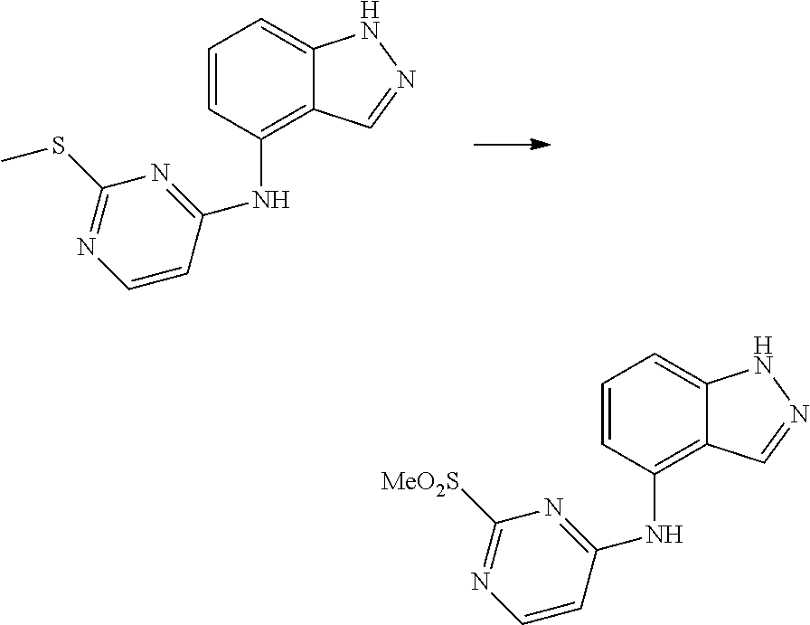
C1=CC(NC2=NC(SC)=NC=C2)=C2C(=C1)NN=C2.C1=CC(NC2=NC([MeO2S])=NC=C2)=C2C(=C1)NN=C2
